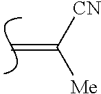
C=C([CN])[Me]
